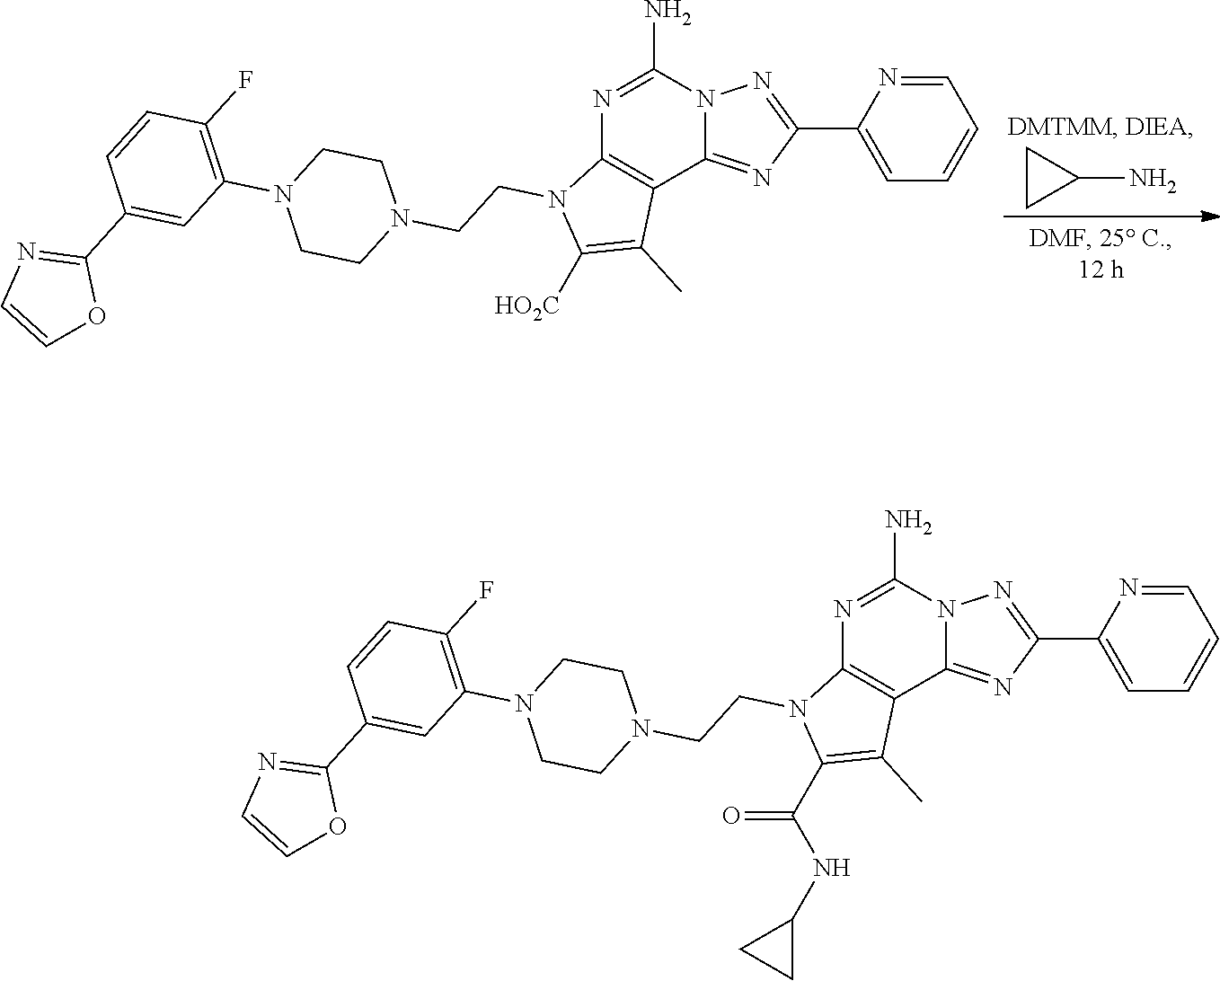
N1=C(N)N2C(=NC(C3=CC=CC=N3)=N2)C2=C1N(CCN1CCN(C3=C(F)C=CC(C4=NC=CO4)=C3)CC1)C([HO2C])=C2C.C1CC1N.N1=C(N)N2C(=NC(C3=CC=CC=N3)=N2)C2=C1N(CCN1CCN(C3=C(F)C=CC(C4=NC=CO4)=C3)CC1)C(C(NC1CC1)=O)=C2C
